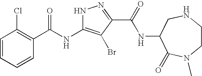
C1=CC=CC(C(NC2=C(Br)C(C(=O)NC3C(=O)N(C)CCNC3)=NN2)=O)=C1Cl
